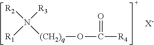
[R2]N([(CH2)q]OC([R4])=O)([R3])[R1].[X-]
